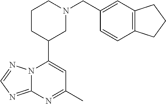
N12C(=NC=N1)N=C(C)C=C2C1CN(CC2=CC3=C(C=C2)CCC3)CCC1
